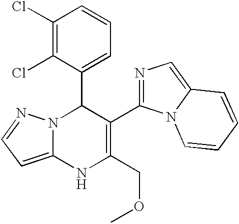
C1(Cl)=C(Cl)C(C2N3C(=CC=N3)NC(COC)=C2C2=NC=C3N2C=CC=C3)=CC=C1
